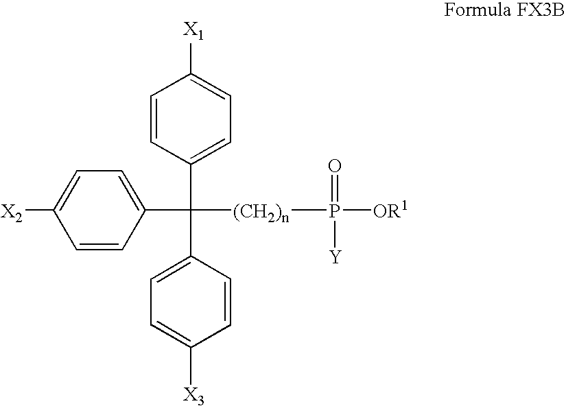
C1=CC(C(C2=CC=C([X3])C=C2)(C2=CC=C([X2])C=C2)[(CH2)n]P([OR1])(=O)[Y])=CC=C1[X1]
